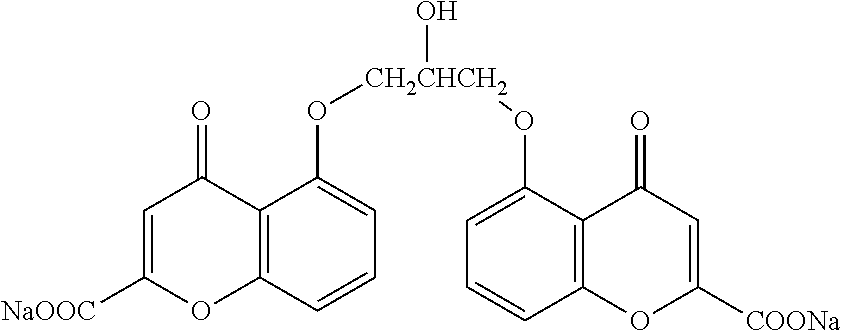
C1=C([NaOOC])OC2=C(C1=O)C(O[CH2CHCH2](O)OC1=CC=CC3=C1C(=O)C=C([COONa])O3)=CC=C2
